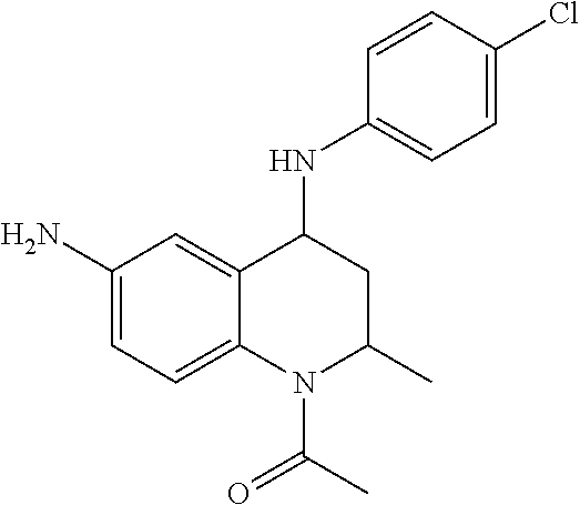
C1(N)=CC=C2C(=C1)C(NC1=CC=C(Cl)C=C1)CC(C)N2C(C)=O
